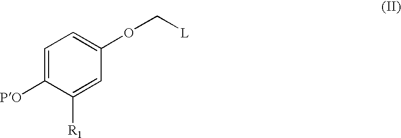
C1=C([PO])C([R1])=CC(OC[L])=C1
